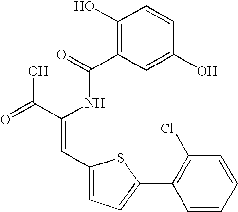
C1(O)=C(C(=O)NC(C(=O)O)=CC2=CC=C(C3=C(Cl)C=CC=C3)S2)C=C(O)C=C1
